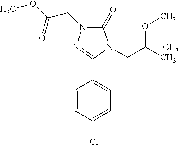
C1=CC(Cl)=CC=C1C1=NN(CC(=O)OC)C(=O)N1CC(OC)(C)C
